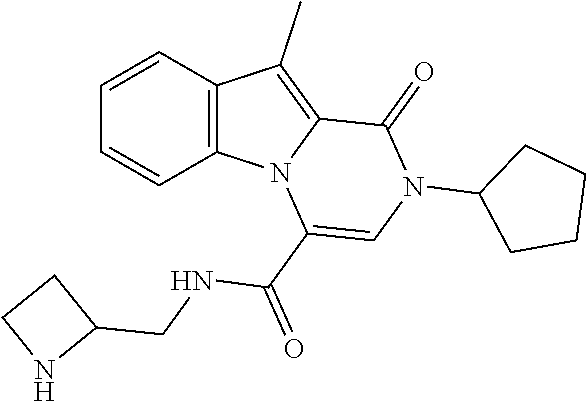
C1=CC2=C(C=C1)N1C(=C2C)C(=O)N(C2CCCC2)C=C1C(=O)NCC1CCN1
